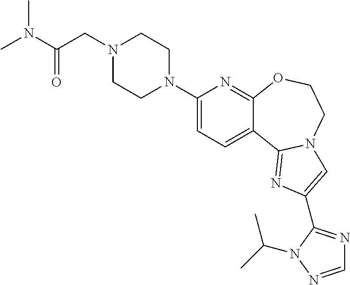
C1(N2CCN(CC(N(C)C)=O)CC2)=CC=C2C(=N1)OCCN1C2=NC(C2=NC=NN2C(C)C)=C1
